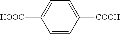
C1=CC([COOH])=CC=C1[HOOC]
